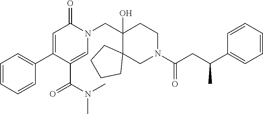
C1=CC=CC(C2=CC(=O)N(CC3(O)CCN(C(CC(C4=CC=CC=C4)C)=O)CC34CCCC4)C=C2C(N(C)C)=O)=C1
